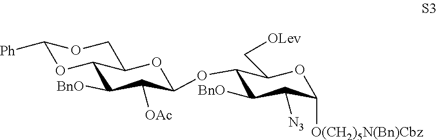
C1(OC2C([OAc])C([BnO])C3OC([Ph])OCC3O2)C([BnO])C([N3])C([O(CH2)5N(Bn)Cbz])OC1C[OLev]
